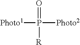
[Photo1]P([Photo2])(=O)[R]
